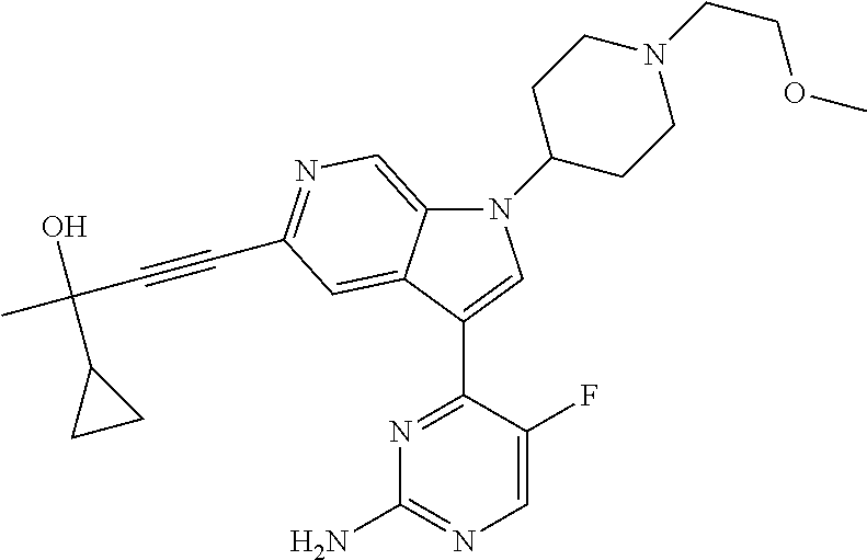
N1(C2CCN(CCOC)CC2)C2=CN=C(C#CC(C)(O)C3CC3)C=C2C(C2=NC(N)=NC=C2F)=C1
